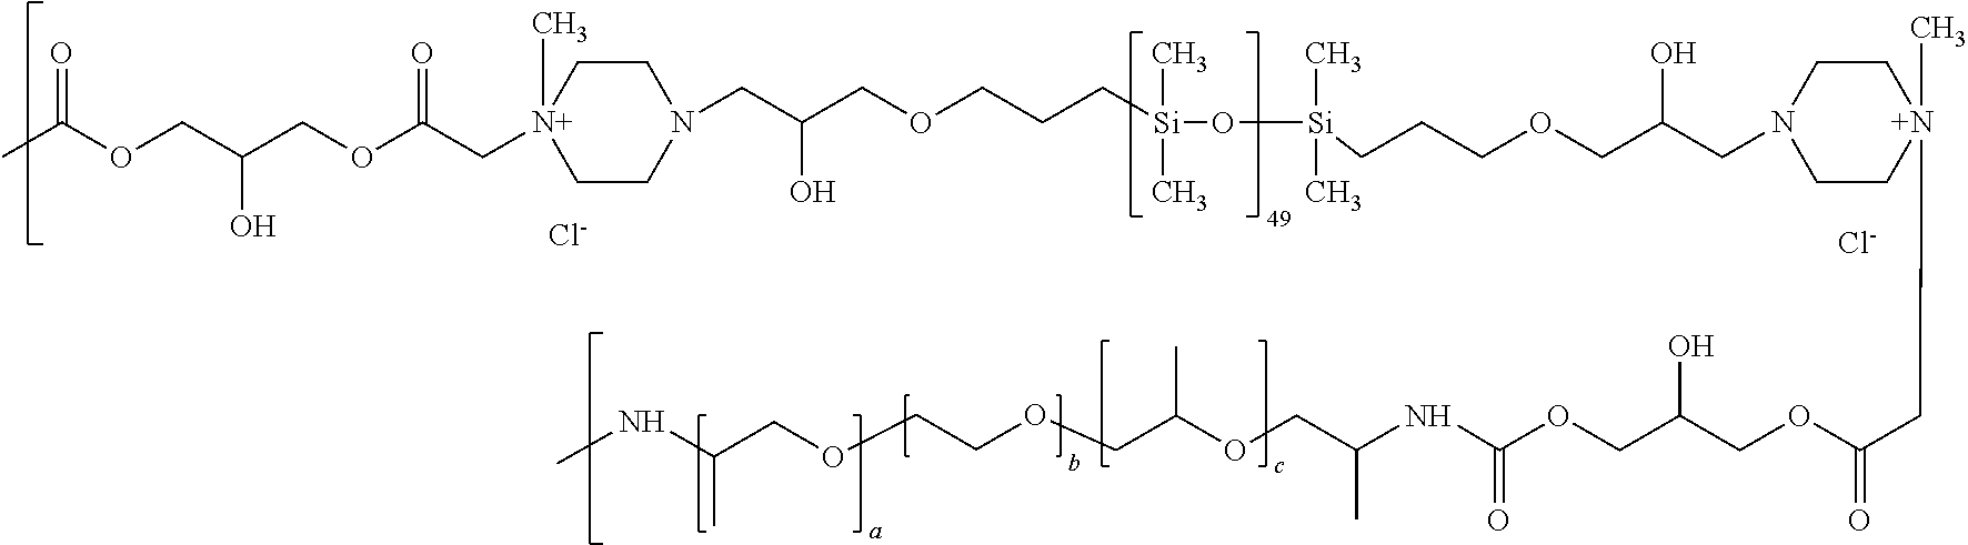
C(COCCOCC(OCC(NC(OCC(COC(C[N+]1(C)CCN(CC(COCCC[Si](O[Si](CCCOCC(CN2CC[N+](CC(OCC(COC(C)=O)O)=O)(C)CC2)O)(C)C)(C)C)O)CC1)=O)O)=O)C)C)(NC)C.[Cl-].[Cl-]
